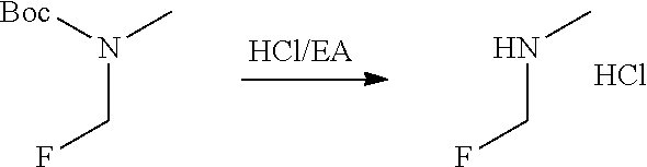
N(C)CF.Cl.N(C)([Boc])CF
